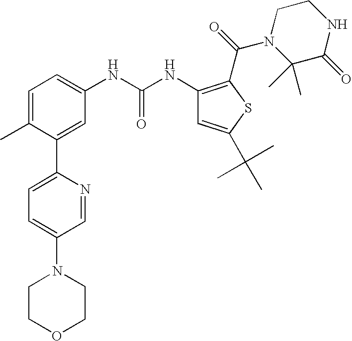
C1COCCN1C1=CC=C(C2=CC(NC(NC3=C(C(=O)N4C(C)(C)C(=O)NCC4)SC(C(C)(C)C)=C3)=O)=CC=C2C)N=C1
